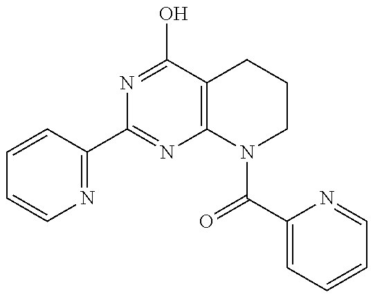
C1=CC(C2=NC3=C(C(O)=N2)CCCN3C(C2=CC=CC=N2)=O)=NC=C1
